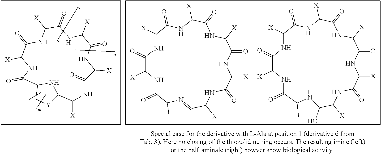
C1[Y]C2NC1C(=O)NC([X])C(=O)NC([X])C(=O)NC([X])C(=O)NC([X])C(=O)NC2[X].C1(=O)C([X])NC(=O)C([X])NC(=O)C([X])NC(=O)C(C)N=CC([X])NC(=O)C([X])NC(=O)C([X])N1.C1(=O)C([X])NC(=O)C([X])NC(=O)C([X])NC(=O)C(C)NC(O)C([X])NC(=O)C([X])NC(=O)C([X])N1
